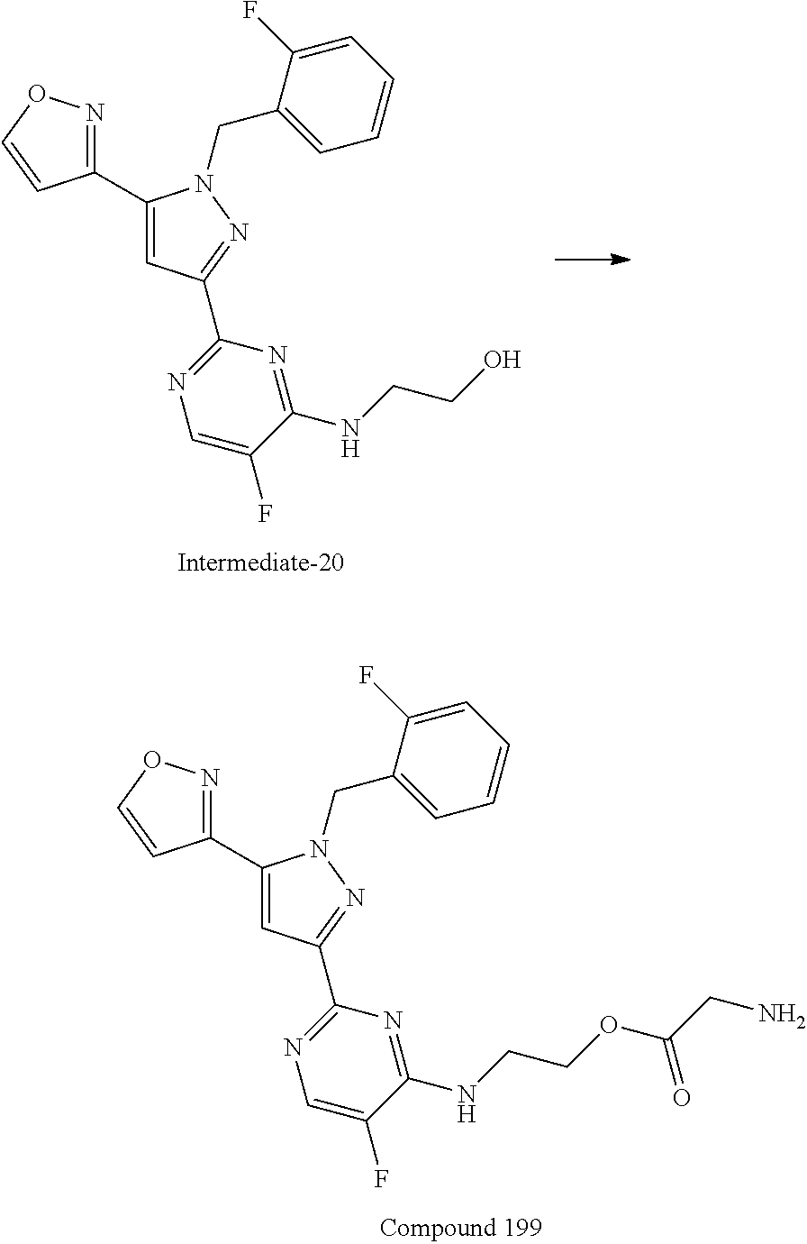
C1(C2=CC(C3=NC=C(F)C(NCCO)=N3)=NN2CC2=CC=CC=C2F)=NOC=C1.C1(C2=CC(C3=NC=C(F)C(NCCOC(CN)=O)=N3)=NN2CC2=CC=CC=C2F)=NOC=C1
